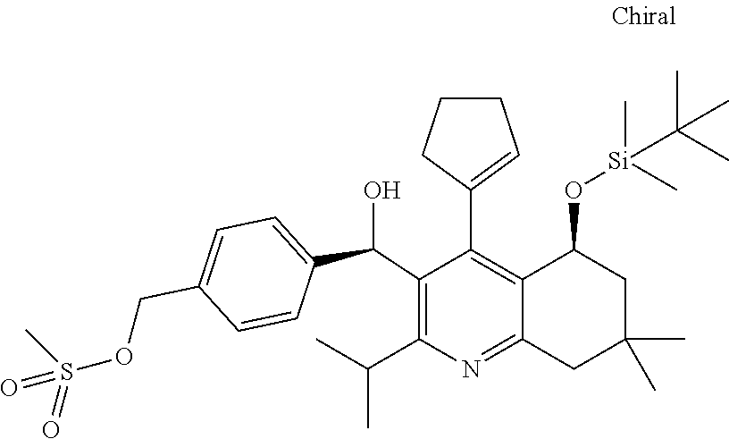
CC(C)C1=C(C(C2=CC=C(COS(=O)(C)=O)C=C2)O)C(C2=CCCC2)=C2C(=N1)CC(C)(C)CC2O[Si](C)(C)C(C)(C)C
